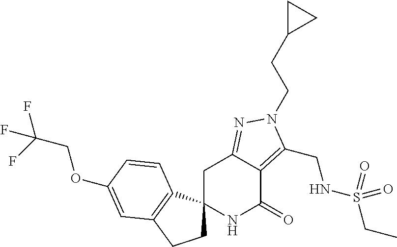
O(C1=CC2=C(C3(CC2)NC(=O)C2=C(CNS(CC)(=O)=O)N(CCC4CC4)N=C2C3)C=C1)CC(F)(F)F
